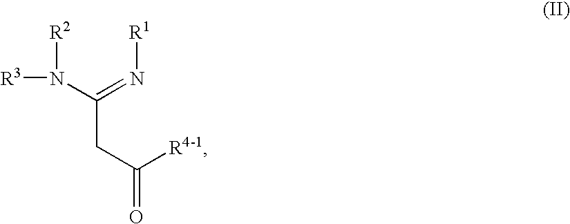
C(CC([R4-1])=O)(=N[R1])N([R2])[R3]
